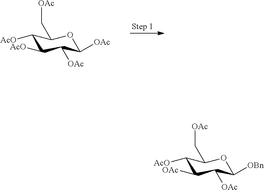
C1([AcO])C([AcO])C([OAc])C([OAc])OC1C[OAc].C1([AcO])C([OAc])C([OAc])C([OBn])OC1C[OAc]
